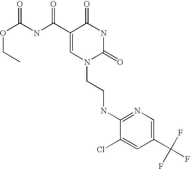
O(C(NC(C1=CN(CCNC2=NC=C(C(F)(F)F)C=C2Cl)C(=O)NC1=O)=O)=O)CC
